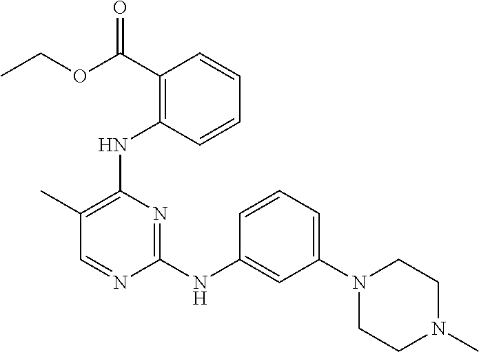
C1=CC(C(=O)OCC)=C(NC2=C(C)C=NC(NC3=CC(N4CCN(C)CC4)=CC=C3)=N2)C=C1
